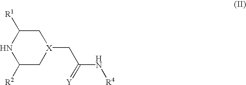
C1C([R1])NC([R2])C[X]1CC(N[R4])=[Y]
